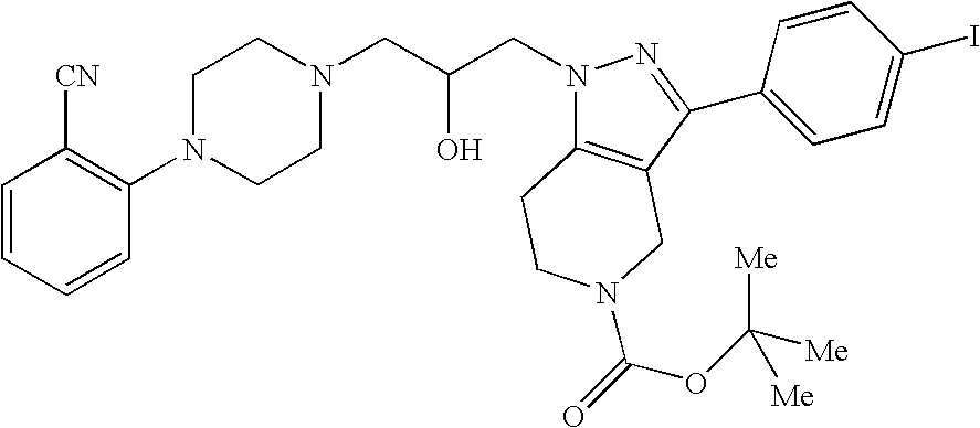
C1=CC=CC(N2CCN(CC(CN3C4=C(C(C5=CC=C(I)C=C5)=N3)CN(C(=O)OC([Me])([Me])[Me])CC4)O)CC2)=C1[CN]
